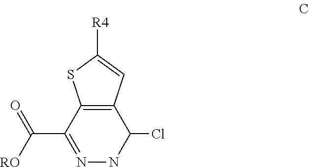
C12=C(C=C([R4])S1)C(Cl)NN=C2C([RO])=O
